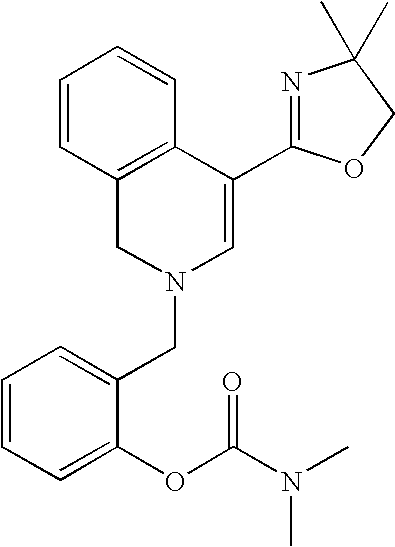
C1=CC2=C(C=C1)C(C1=NC(C)(C)CO1)=CN(CC1=CC=CC=C1OC(N(C)C)=O)C2
